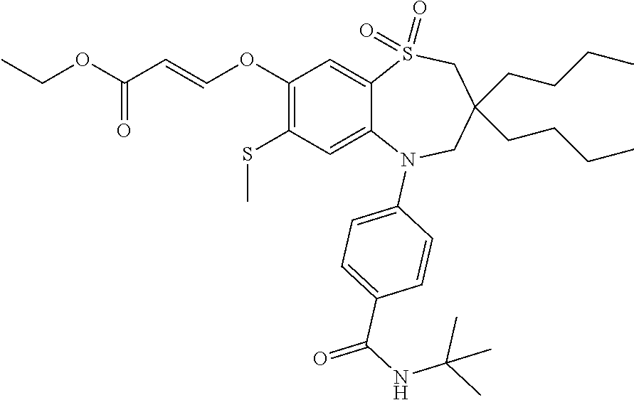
O(C(=O)C=COC1=C(SC)C=C2C(=C1)S(=O)(=O)CC(CCCC)(CCCC)CN2C1=CC=C(C(NC(C)(C)C)=O)C=C1)CC
